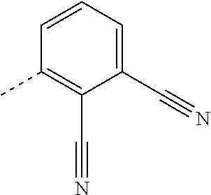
C1=C(C#N)C(C#N)=C(C)C=C1
